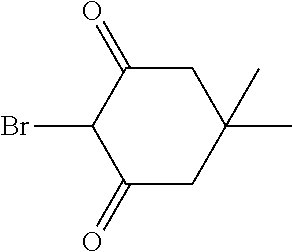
C1(=O)CC(C)(C)CC(=O)C1Br
